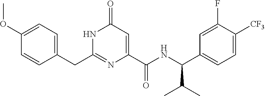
C(C1=CC=C(OC)C=C1)C1=NC(C(NC(C2=CC=C([CF3])C(F)=C2)C(C)C)=O)=CC(=O)N1
